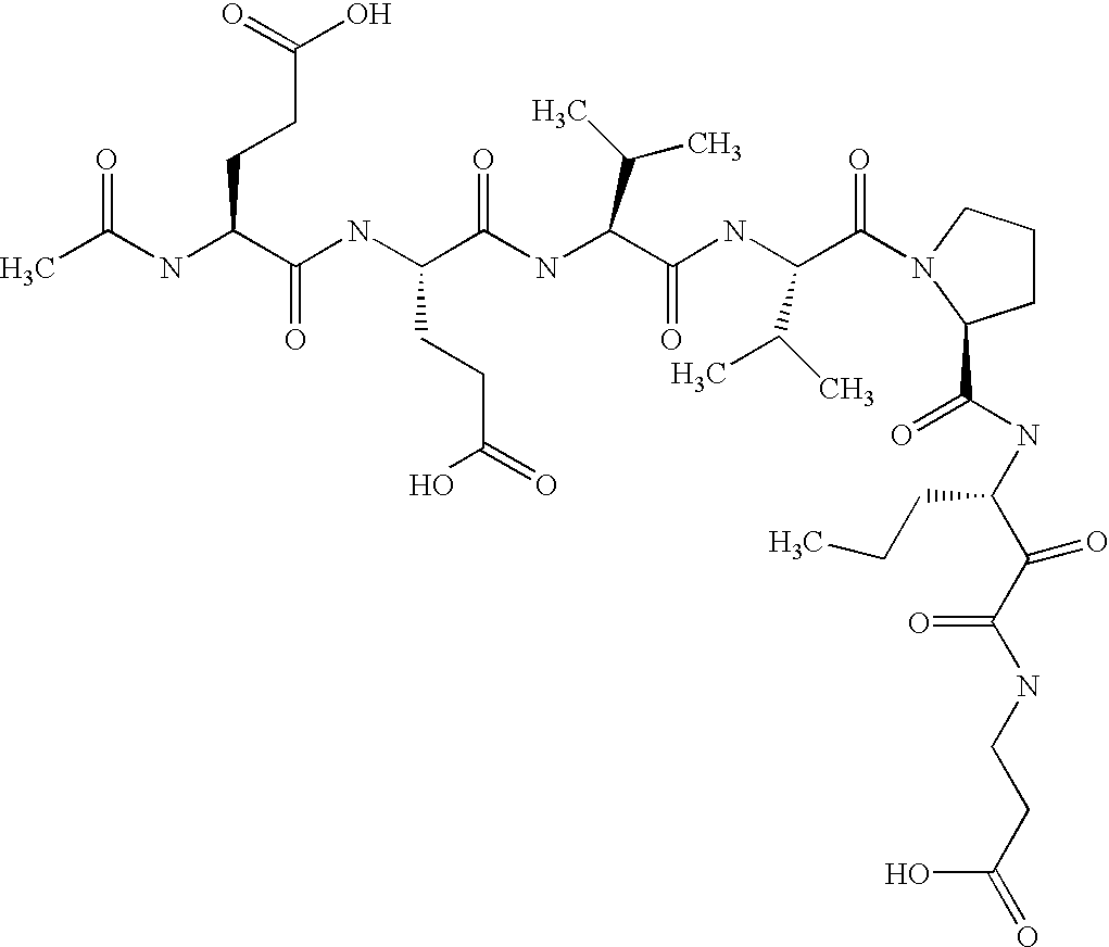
CC(NC(C(NC(C(NC(C(NC(C(=O)N1CCCC1C(NC(C(C(NCCC(=O)O)=O)=O)CCC)=O)C(C)C)=O)C(C)C)=O)CCC(=O)O)=O)CCC(O)=O)=O
